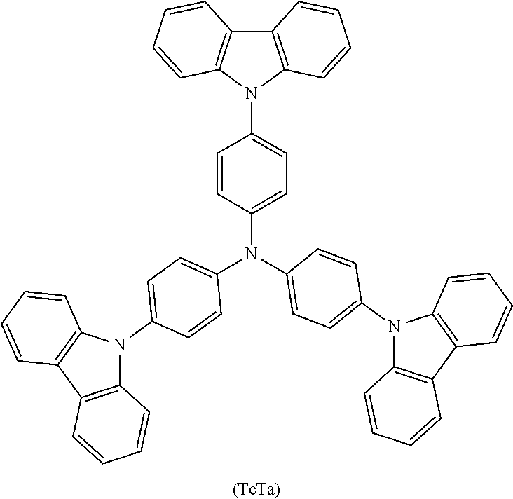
C12=C(N(C3=CC=C(N(C4=CC=C(N5C6=C(C7=C5C=CC=C7)C=CC=C6)C=C4)C4=CC=C(N5C6=C(C7=C5C=CC=C7)C=CC=C6)C=C4)C=C3)C3=C1C=CC=C3)C=CC=C2.[(TcTa)]
